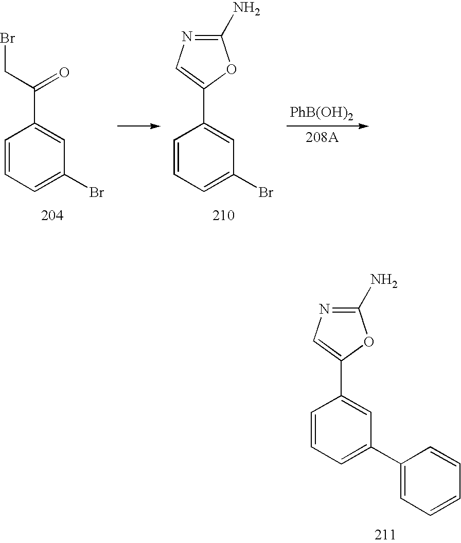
BrCC(C1=CC(Br)=CC=C1)=O.C1(C2=CN=C(N)O2)=CC(Br)=CC=C1.[PhB(OH)2].C1(C2=CN=C(N)O2)=CC(C2=CC=CC=C2)=CC=C1
